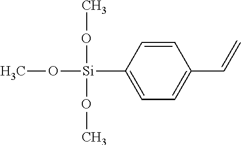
C1=CC([Si](OC)(OC)OC)=CC=C1C=C
